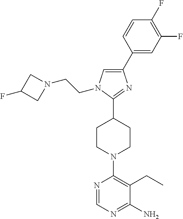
C1(C2=CC(F)=C(F)C=C2)=CN(CCN2CC(F)C2)C(C2CCN(C3=C(CC)C(N)=NC=N3)CC2)=N1
